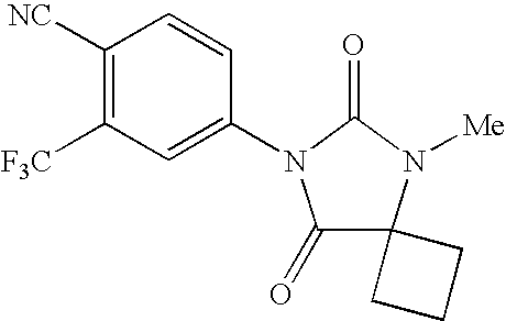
C1([NC])=C([F3C])C=C(N2C(=O)C3(N([Me])C2=O)CCC3)C=C1
